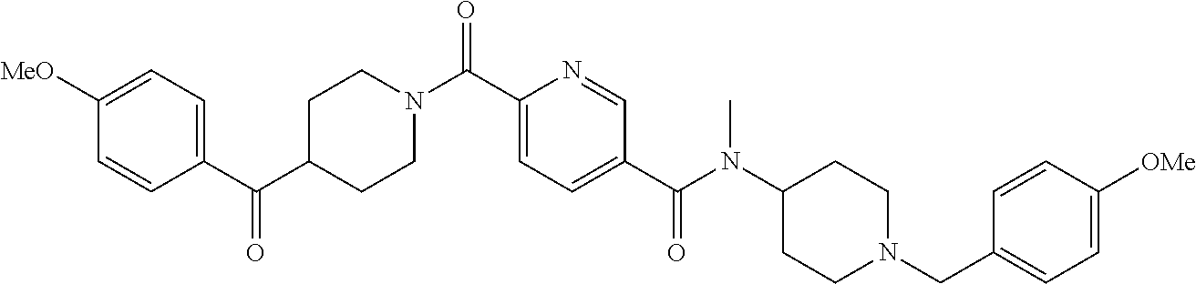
C1([MeO])=CC=C(C(C2CCN(C(C3=CC=C(C(N(C4CCN(CC5=CC=C([OMe])C=C5)CC4)C)=O)C=N3)=O)CC2)=O)C=C1
